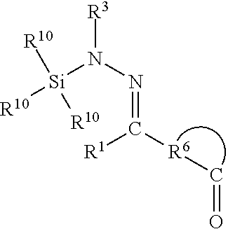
N(N=C([R6]C=O)[R1])([R3])[Si]([R10])([R10])[R10]
